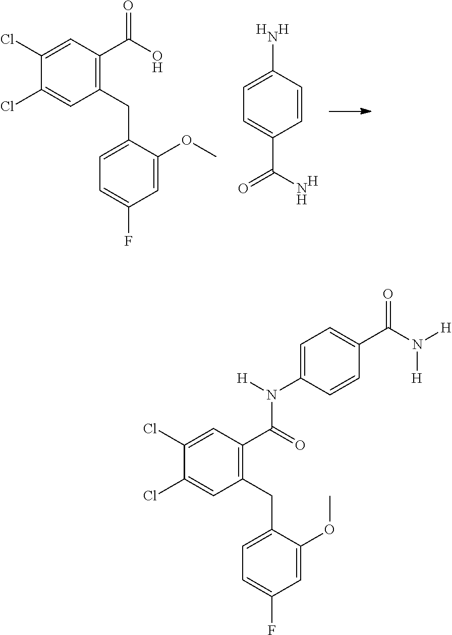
C1(CC2=CC=C(F)C=C2OC)=C(C(O)=O)C=C(Cl)C(Cl)=C1.C1=CC(N)=CC=C1C(N)=O.[H].[H].[H].C1(CC2=CC=C(F)C=C2OC)=C(C(=O)N([H])C2=CC=C(C(N([H])[H])=O)C=C2)C=C(Cl)C(Cl)=C1
